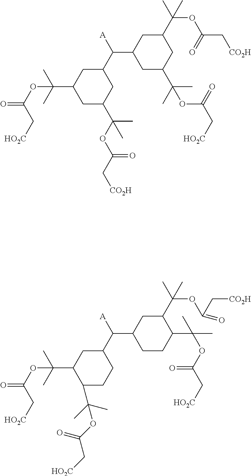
C1(C([A])C2CC(C(C)(C)OC(=O)C[HO2C])CC(C(C)(OC(C[CO2H])=O)C)C2)CC(C(C)(C)OC(C[HO2C])=O)CC(C(OC(C[CO2H])=O)(C)C)C1.C1(C([A])C2CCC(C(C)(C)OC(C[HO2C])=O)C(C(C)(OC(C[CO2H])=O)C)C2)CC(C(C)(C)OC(C[HO2C])=O)C(C(C)(C)OC(=O)C[HO2C])CC1
